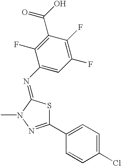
C1(N=C2SC(C3=CC=C(Cl)C=C3)=NN2C)=CC(F)=C(F)C(C(=O)O)=C1F
